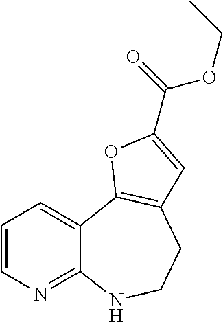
C12=NC=CC=C1C1=C(CCN2)C=C(C(=O)OCC)O1
